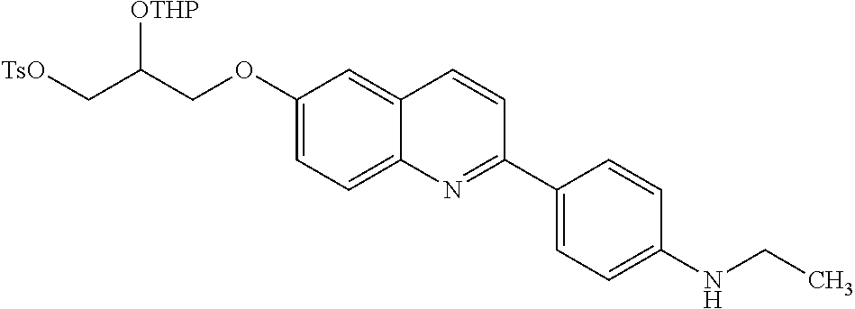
C1(OCC(C[TsO])[OTHP])=CC=C2C(=C1)C=CC(C1=CC=C(NCC)C=C1)=N2
